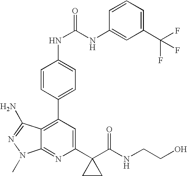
C1(C2(C(=O)NCCO)CC2)=CC(C2=CC=C(NC(=O)NC3=CC(C(F)(F)F)=CC=C3)C=C2)=C2C(=N1)N(C)N=C2N
